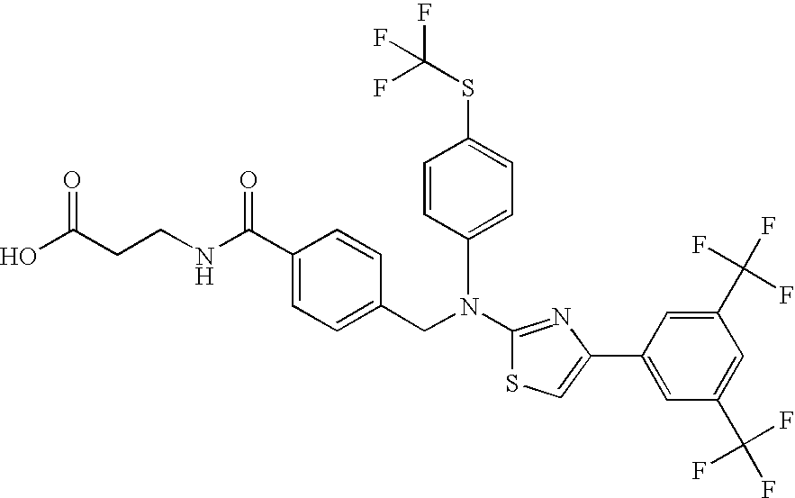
N(C1=NC(C2=CC(C(F)(F)F)=CC(C(F)(F)F)=C2)=CS1)(CC1=CC=C(C(NCCC(O)=O)=O)C=C1)C1=CC=C(SC(F)(F)F)C=C1
